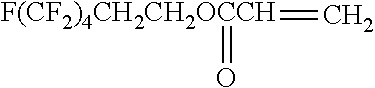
[F(CF2)4CH2CH2OCCH](=C)=O
